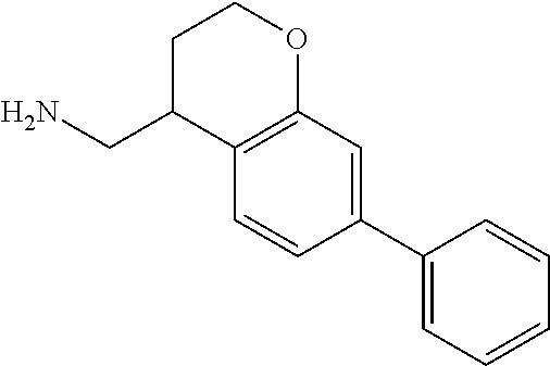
C1(C2=CC=CC=C2)=CC2=C(C=C1)C(CN)CCO2
